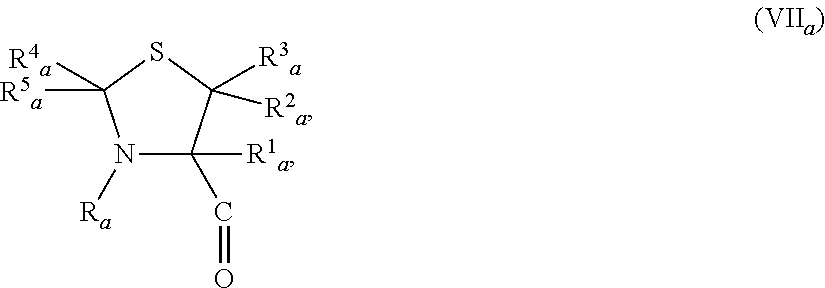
N1([Ra])C([R1a])(C=O)C([R3a])([R2a])SC1([R5a])[R4a]
